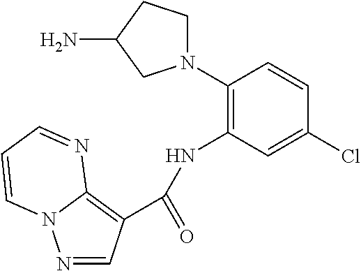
N1=CC(C(=O)NC2=C(N3CCC(N)C3)C=CC(Cl)=C2)=C2N1C=CC=N2
